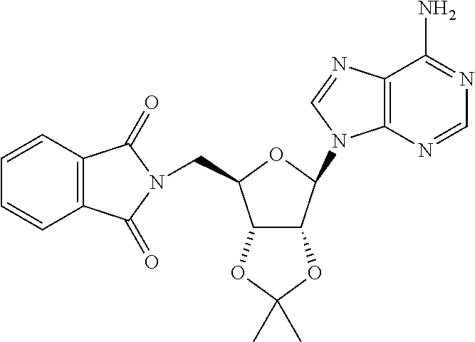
C12=C(N=CN=C1N)N(C1C3C(C(CN4C(=O)C5=C(C=CC=C5)C4=O)O1)OC(C)(C)O3)C=N2
